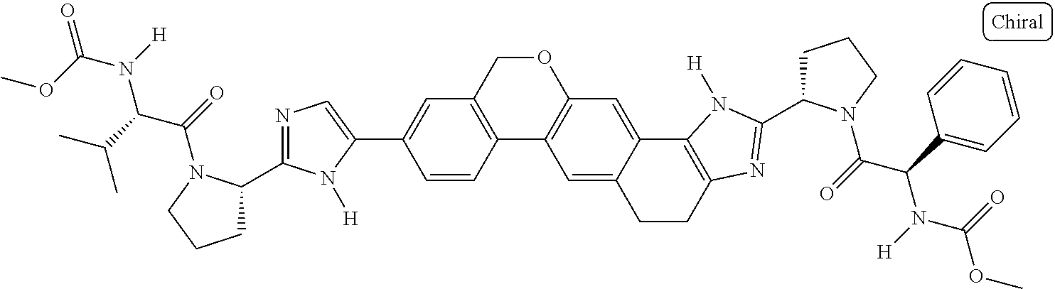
C12=C(COC3=C1C=C1C(=C3)C3=C(CC1)N=C(C1CCCN1C(=O)C(C1=CC=CC=C1)N([H])C(=O)OC)N3[H])C=C(C1=CN=C(C3CCCN3C(=O)C(C(C)C)N([H])C(OC)=O)N1[H])C=C2
